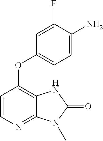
C1(F)=CC(OC2=C3C(=NC=C2)N(C)C(=O)N3)=CC=C1N
